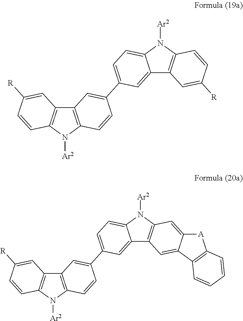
C12=C(N([Ar2])C3=C1C=C(C1=CC=C4C(=C1)C1=C(N4[Ar2])C=CC([R])=C1)C=C3)C=CC([R])=C2.C12=C(N([Ar2])C3=C1C=C(C1=CC=C4C(=C1)C1=C(N4[Ar2])C=C4C(=C1)C1=C([A]4)C=CC=C1)C=C3)C=CC([R])=C2
